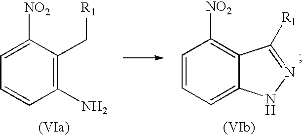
C1=C([NO2])C(C[R1])=C(N)C=C1.C1=CC=C2C(=C1[NO2])C([R1])=NN2
